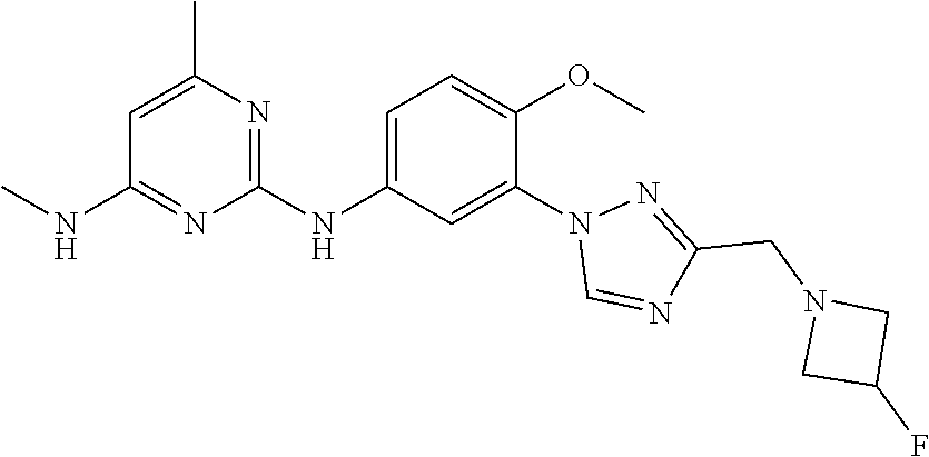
C1(NC2=CC=C(OC)C(N3C=NC(CN4CC(F)C4)=N3)=C2)=NC(C)=CC(NC)=N1
